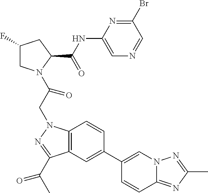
C1(F)CN(C(CN2C3=C(C(C(C)=O)=N2)C=C(C2=CN4C(=NC(C)=N4)C=C2)C=C3)=O)C(C(NC2=CN=CC(Br)=N2)=O)C1
